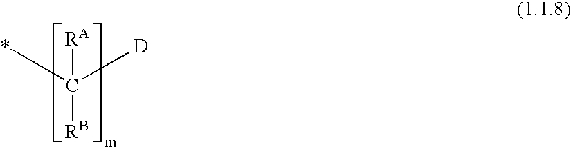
*C([D])([RA])[RB]
